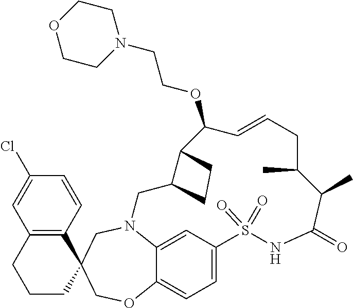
N12C3=CC(=CC=C3OCC3(C4=C(C=C(Cl)C=C4)CCC3)C1)S(=O)(=O)NC(=O)C(C)C(C)CC=CC(OCCN1CCOCC1)C1C(C2)CC1
